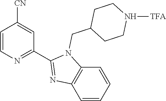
C1=CN=C(C2=NC3=C(N2CC2CCN([TFA])CC2)C=CC=C3)C=C1[CN]
